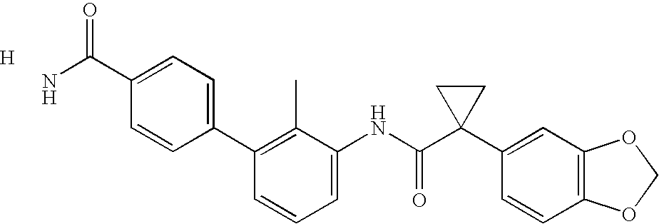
C1(C2=CC=C(C(N)=O)C=C2)=C(C)C(NC(C2(C3=CC4=C(C=C3)OCO4)CC2)=O)=CC=C1.[H]
